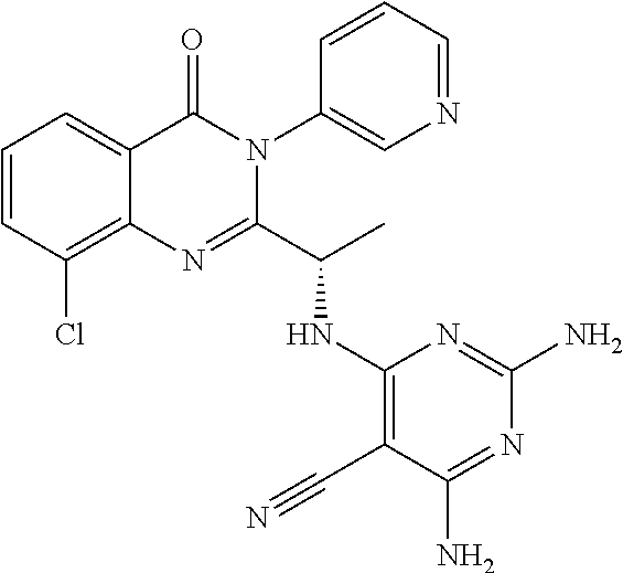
C1=CC(Cl)=C2C(=C1)C(=O)N(C1=CN=CC=C1)C(C(C)NC1=C(C#N)C(N)=NC(N)=N1)=N2
